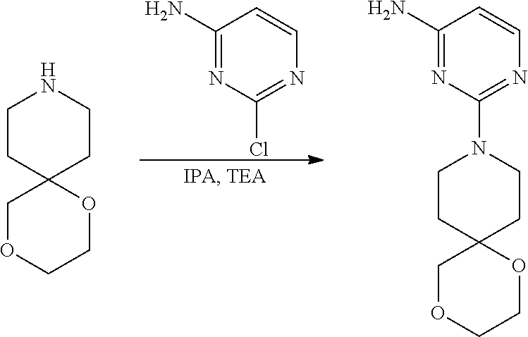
C1(N)=NC(Cl)=NC=C1.C1CC2(CCN1)COCCO2.C1CC2(CCN1C1=NC=CC(N)=N1)COCCO2
